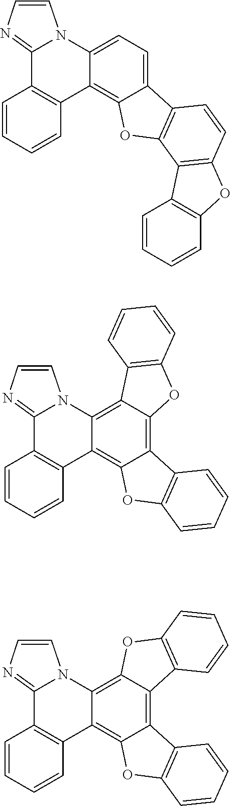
C12=CC=C3C(=C1OC1=C2C=CC2=C1C1=C(O2)C=CC=C1)C1=C(C2=NC=CN32)C=CC=C1.C12=C3C(=C4C(=C1OC1=C2C=CC=C1)C1=C(C2=NC=CN42)C=CC=C1)C1=C(O3)C=CC=C1.C12=C3C(=C4C(=C1OC1=C2C=CC=C1)C1=C(C2=NC=CN42)C=CC=C1)OC1=C3C=CC=C1
